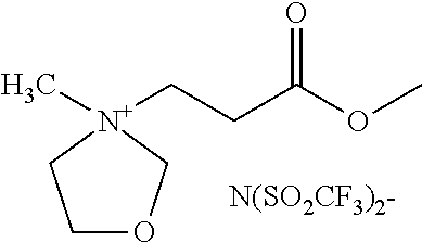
C1OC[N+](C)(CCC(OC)=O)C1.[N(SO2CF3)2-]
